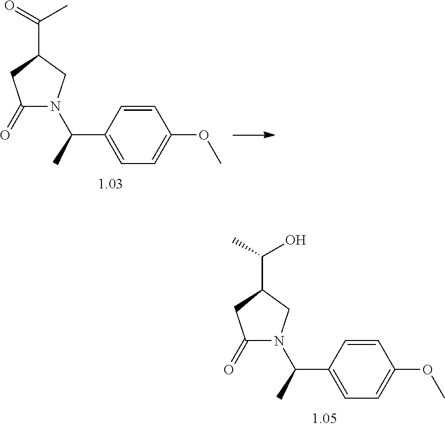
C1(=O)N(C(C)C2=CC=C(OC)C=C2)CC(C(C)O)C1.C1(=O)N(C(C)C2=CC=C(OC)C=C2)CC(C(=O)C)C1
